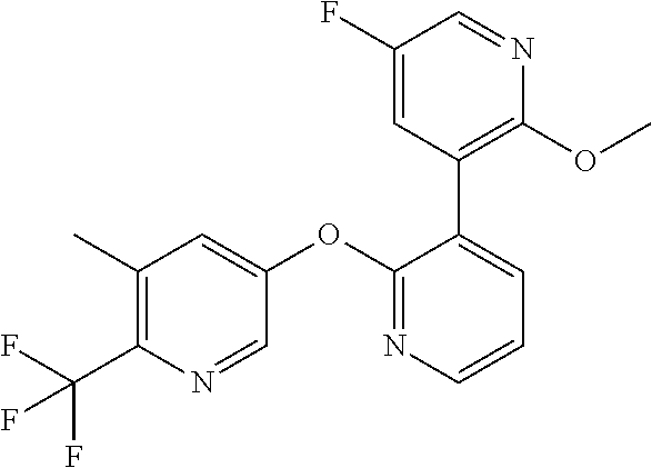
C1(C(F)(F)F)=C(C)C=C(OC2=NC=CC=C2C2=C(OC)N=CC(F)=C2)C=N1
